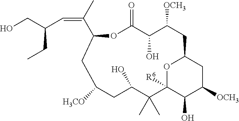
O1C(=O)C(O)C([OCH3])CC2CC([OCH3])C(O)C([R6])(O2)C(C)(C)C(O)CC([H3CO])CC1C(C)=CC(CO)CC
